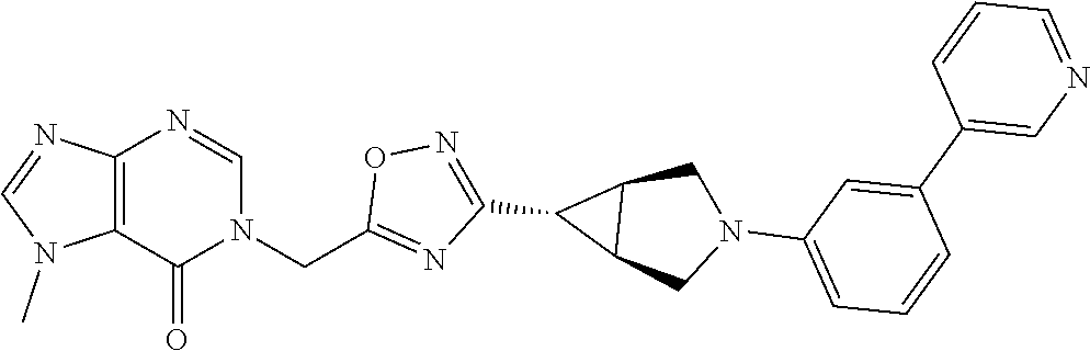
C12=C(N=CN(CC3=NC(C4C5C4CN(C4=CC=CC(C6=CN=CC=C6)=C4)C5)=NO3)C1=O)N=CN2C
